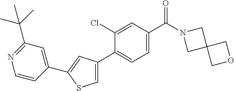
N1(C(C2=CC=C(C3=CSC(C4=CC(C(C)(C)C)=NC=C4)=C3)C(Cl)=C2)=O)CC2(C1)COC2
